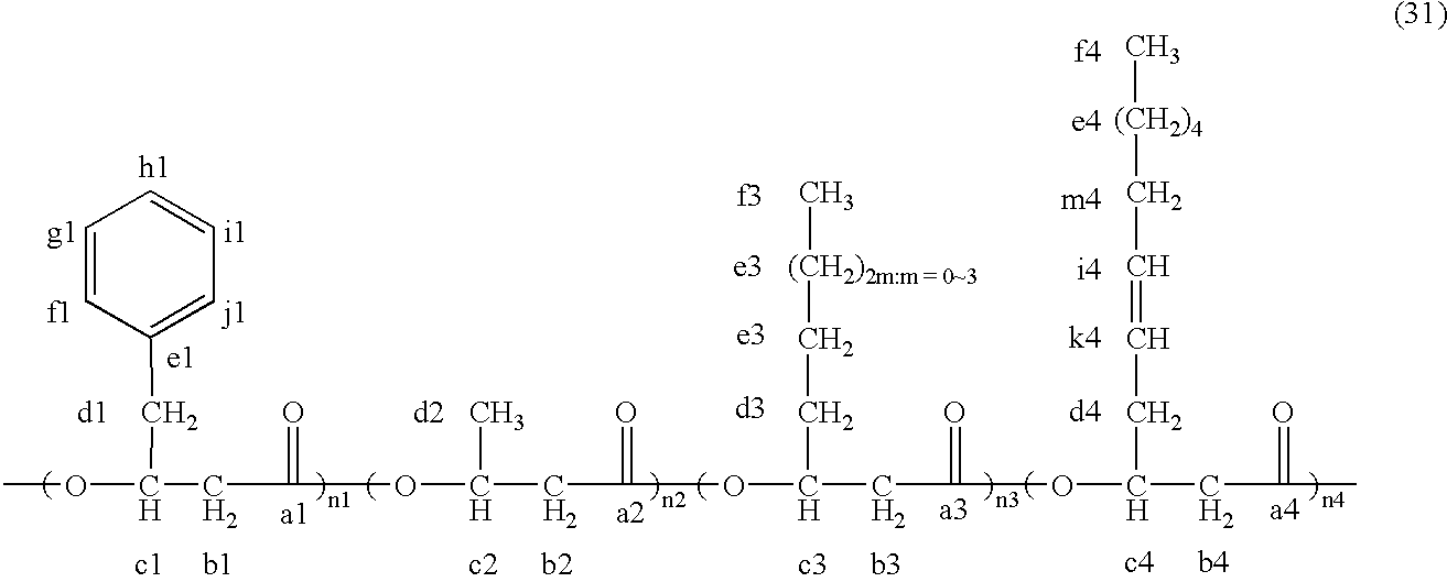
C(CC(=O)OC(CC(=O)OC(CC(=O)OC(CC(=O)C)CC=CC[(CH2)4]C)CC[(CH2)2m:m = 0~3]C)[d2   CH3])(OC)[d1    CH2]C1=CC=CC=C1
